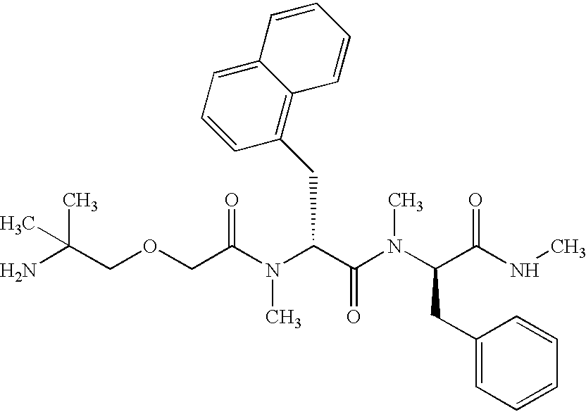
N(C(C(N(C(C(NC)=O)CC1=CC=CC=C1)C)=O)CC1=C2C(=CC=C1)C=CC=C2)(C)C(COCC(N)(C)C)=O
